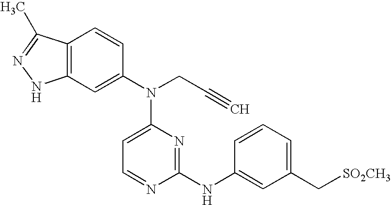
C12=C(C=C(N(C3=CC=NC(NC4=CC(C[SO2CH3])=CC=C4)=N3)CC#C)C=C1)NN=C2C
